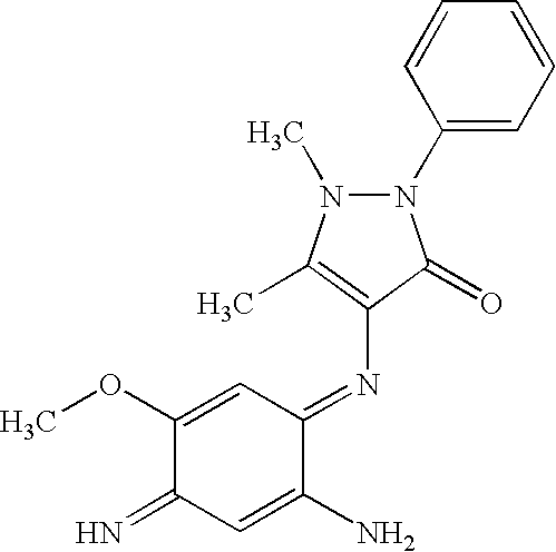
N1(C2=CC=CC=C2)N(C)C(C)=C(N=C2C=C(OC)C(=N)C=C2N)C1=O
